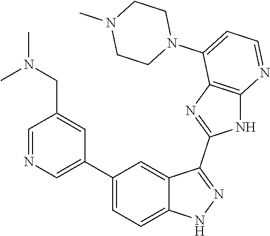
C1=NC=C(C2=CC=C3C(=C2)C(C2=NC4=C(N2)N=CC=C4N2CCN(C)CC2)=NN3)C=C1CN(C)C
